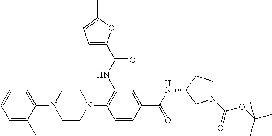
C1=C(C)C(N2CCN(C3=C(NC(C4=CC=C(C)O4)=O)C=C(C(=O)NC4CN(C(=O)OC(C)(C)C)CC4)C=C3)CC2)=CC=C1
